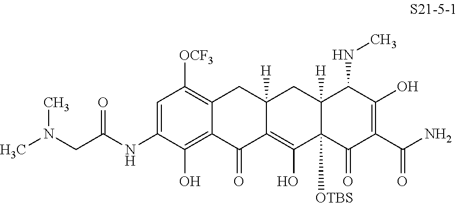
C1=C(NC(CN(C)C)=O)C(O)=C2C(=C1[OCF3])CC1([H])C(=C(O)C3([OTBS])C([H])(C1)C(NC)C(O)=C(C(N)=O)C3=O)C2=O
